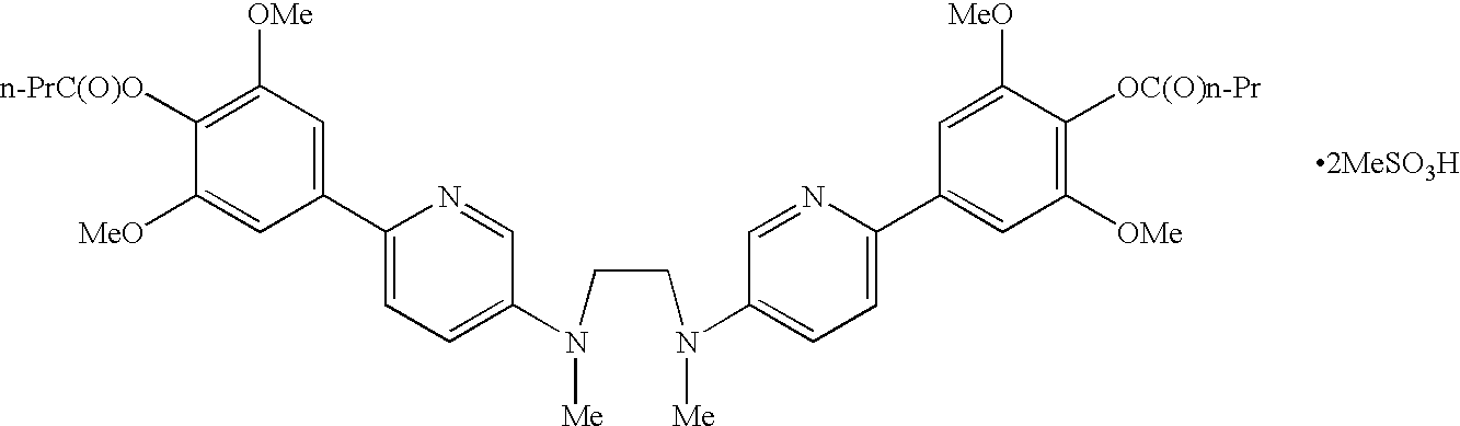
C1([n-PrC(O)O])=C([OMe])C=C(C2=CC=C(N(CCN(C3=CC=C(C4=CC([OMe])=C([OC(O)n-Pr])C([MeO])=C4)N=C3)[Me])[Me])C=N2)C=C1[MeO]
